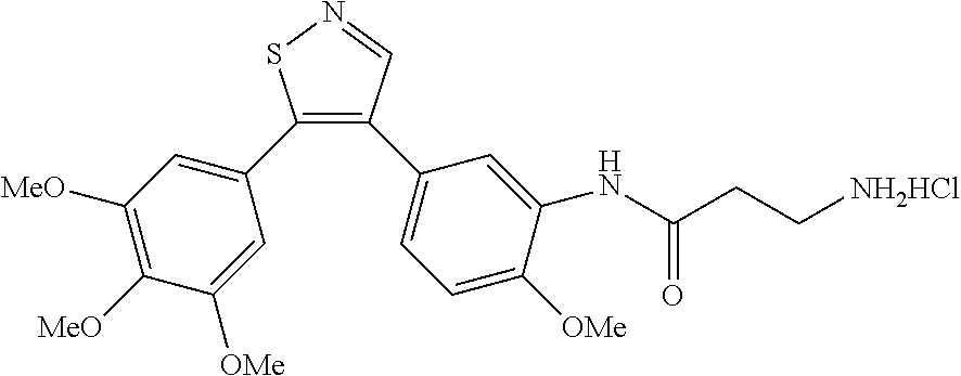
C1(C2=CC([MeO])=C([MeO])C([OMe])=C2)=C(C2=CC=C([OMe])C(NC(CC[NH2HCl])=O)=C2)C=NS1
